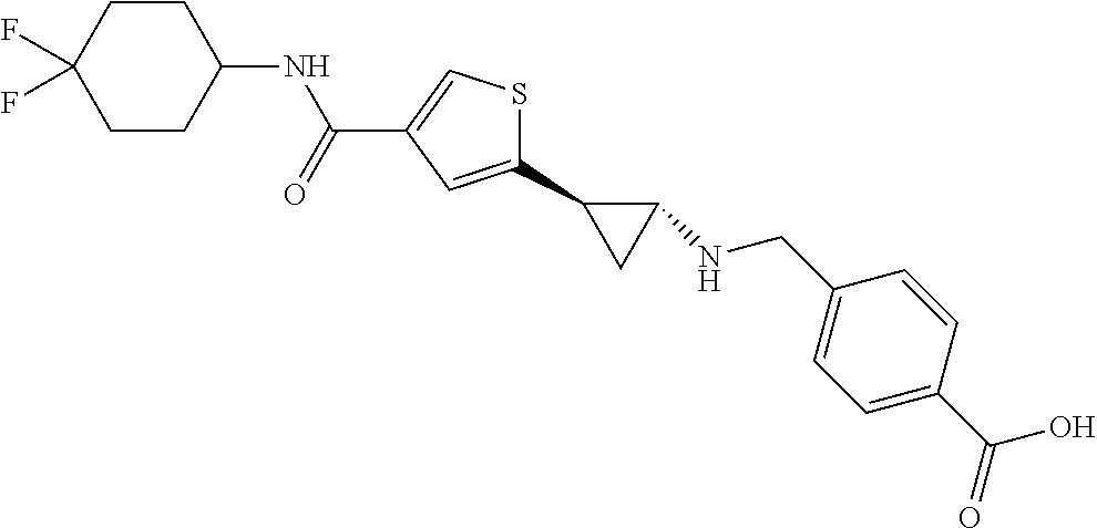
C1(C2CC2NCC2=CC=C(C(O)=O)C=C2)=CC(C(NC2CCC(F)(F)CC2)=O)=CS1
